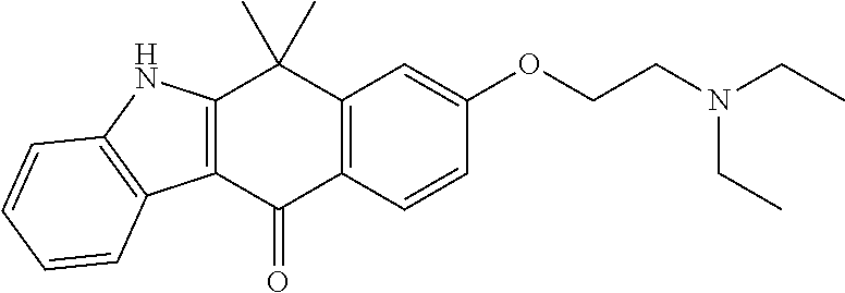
C12=C(C=CC(OCCN(CC)CC)=C1)C(=O)C1=C(C2(C)C)NC2=C1C=CC=C2
